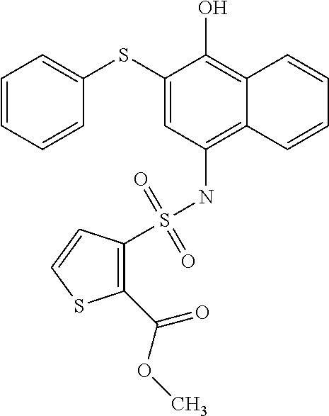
C1=CC=CC(SC2=CC(NS(=O)(=O)C3=C(C(OC)=O)SC=C3)=C3C(=C2O)C=CC=C3)=C1
